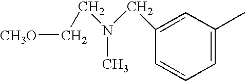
C1=C(C)C=C(CN(CC[CH3O])C)C=C1
